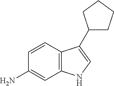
C1=CC2=C(C=C1N)NC=C2C1CCCC1
